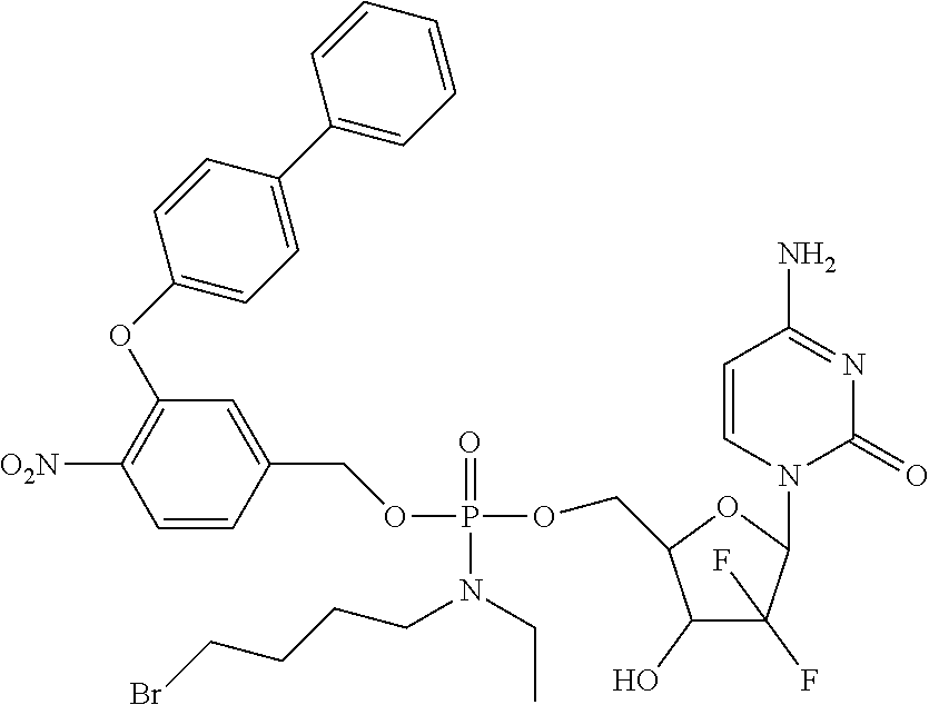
C1=CC(COP(=O)(OCC2C(O)C(F)(F)C(N3C(=O)N=C(N)C=C3)O2)N(CC)CCCCBr)=CC(OC2=CC=C(C3=CC=CC=C3)C=C2)=C1[O2N]
